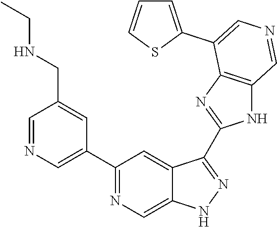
C1(C2=CN=CC(CNCC)=C2)=NC=C2C(=C1)C(C1=NC3=C(N1)C=NC=C3C1=CC=CS1)=NN2
